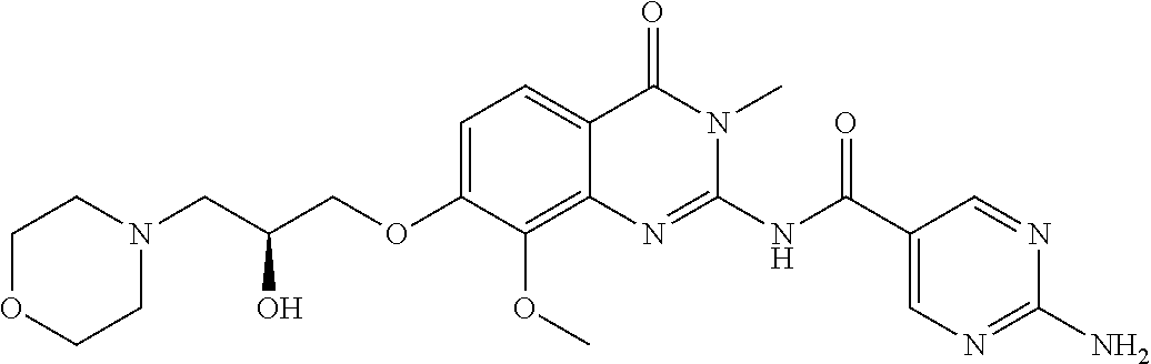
N(C(C1=CN=C(N)N=C1)=O)C1=NC2=C(OC)C(OCC(CN3CCOCC3)O)=CC=C2C(=O)N1C
